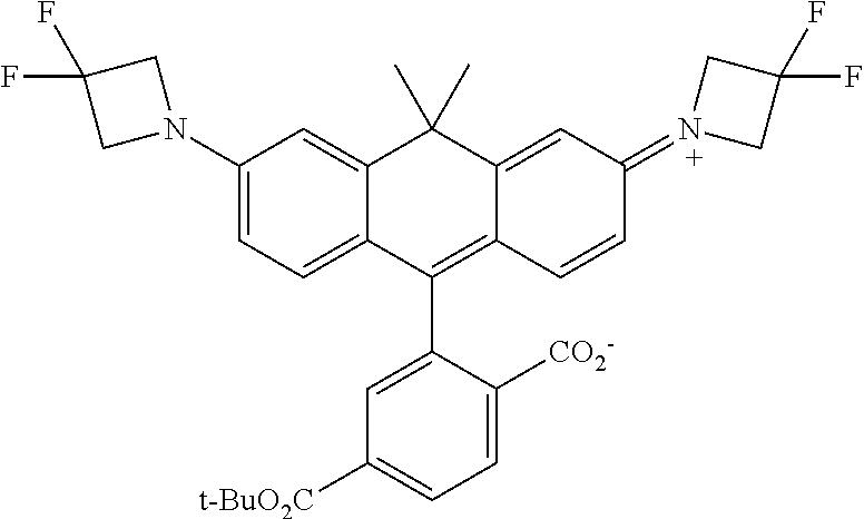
C1(N2CC(F)(F)C2)=CC=C2C(=C1)C(C)(C)C1=CC(=N3CC(F)(F)C3)C=CC1=C2C1=CC([t-BuO2C])=CC=C1[CO2-]
